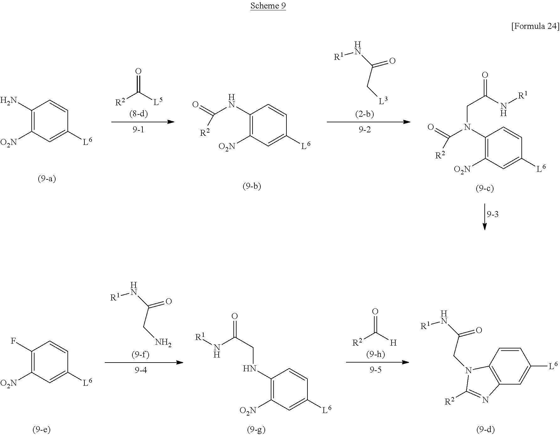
[L6]C1=CC2=C(C=C1)N(CC(N[R1])=O)C([R2])=N2.O=C([H])[R2].C1(NCC(=O)N[R1])=C([O2N])C=C([L6])C=C1.[R1]NC(=O)CN.C1(F)=C([O2N])C=C([L6])C=C1.C1(N)=C([O2N])C=C([L6])C=C1.O=C([L5])[R2].C1(NC(=O)[R2])=C([O2N])C=C([L6])C=C1.[R1]NC(=O)C[L3].C1(N(CC(=O)N[R1])C(=O)[R2])=C([O2N])C=C([L6])C=C1
